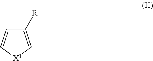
C1([R])=C[X1]C=C1
